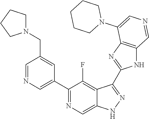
C1(C2=CN=CC(CN3CCCC3)=C2)=NC=C2C(=C1F)C(C1=NC3=C(N1)C=NC=C3N1CCCCC1)=NN2
